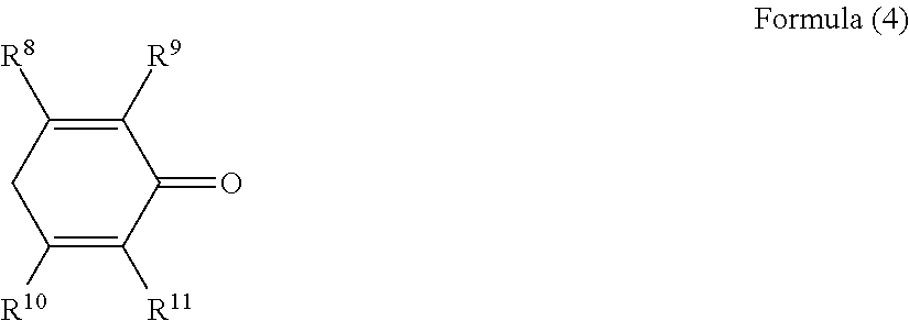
C1([R8])=C([R9])C(=O)C([R11])=C([R10])C1
